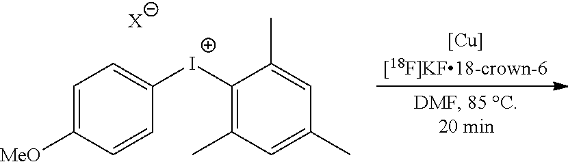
C1=C([MeO])C=CC([I+]C2=C(C)C=C(C)C=C2C)=C1.[X]
